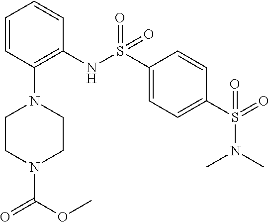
O=C(N1CCN(C2=C(NS(=O)(=O)C3=CC=C(S(=O)(=O)N(C)C)C=C3)C=CC=C2)CC1)OC
